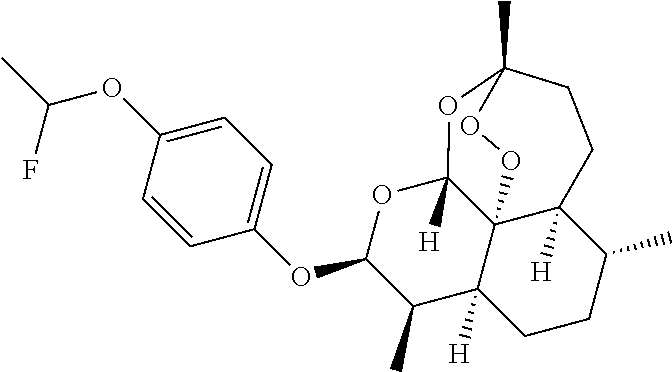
C1(OC2C(C)C3([H])C45C([H])(O2)OC(C)(CCC4([H])C(C)CC3)OO5)=CC=C(OC(C)F)C=C1
